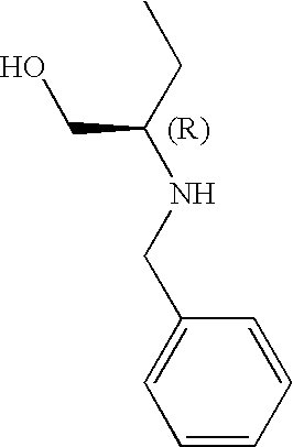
C1=CC=CC(CNC(CC)CO)=C1
